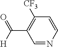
C1([CF3])=C(C([H])=O)C=NC=C1
